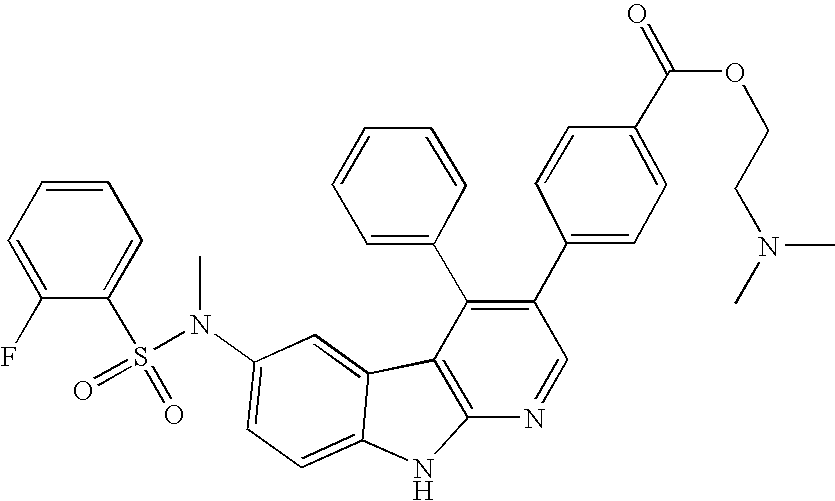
N(C1=CC=C2C(=C1)C1=C(N2)N=CC(C2=CC=C(C(OCCN(C)C)=O)C=C2)=C1C1=CC=CC=C1)(S(=O)(=O)C1=CC=CC=C1F)C
